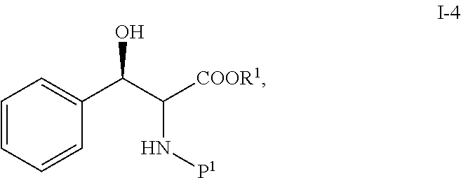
C1=CC=CC(C(C([COOR1])N[P1])O)=C1
